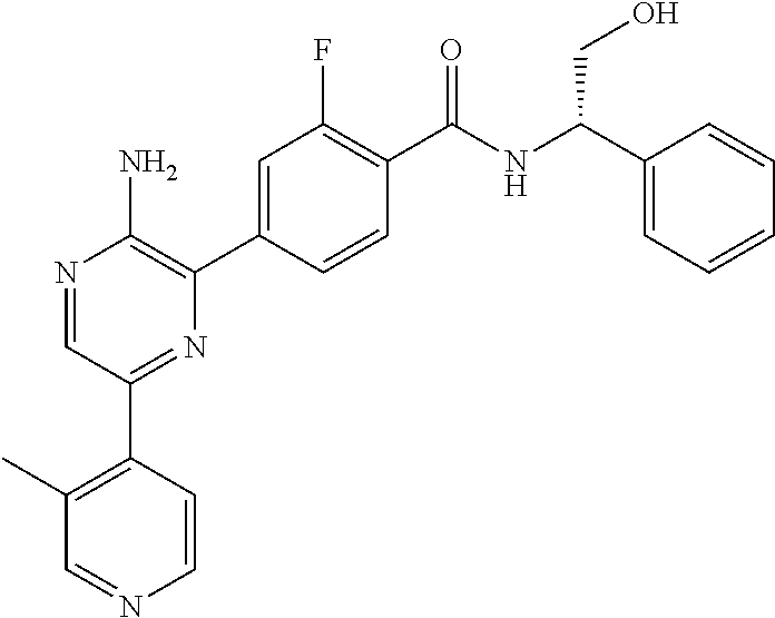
N1=CC(C2=C(C)C=NC=C2)=NC(C2=CC(F)=C(C(NC(C3=CC=CC=C3)CO)=O)C=C2)=C1N
